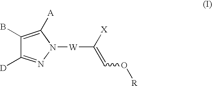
C1(B)=C([A])N([W]C([X])=CO[R])N=C1[D]
